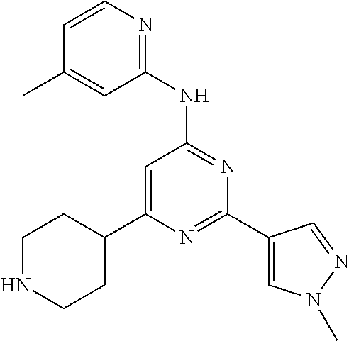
C1(C2=CC(NC3=NC=CC(C)=C3)=NC(C3=CN(C)N=C3)=N2)CCNCC1
